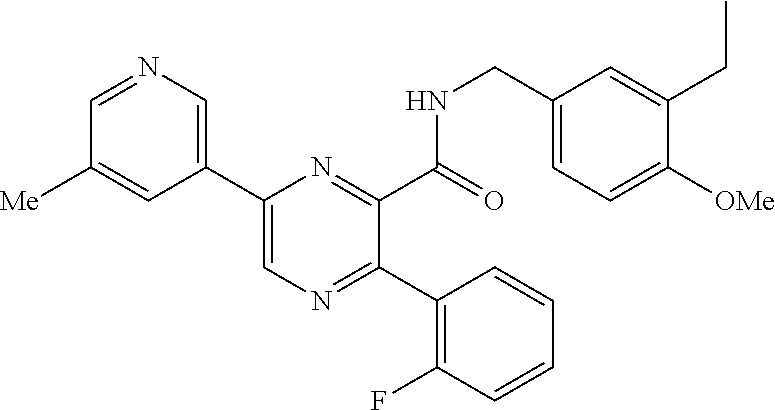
C1(C2=CN=C(C3=C(F)C=CC=C3)C(C(NCC3=CC=C([OMe])C(CC)=C3)=O)=N2)=CN=CC([Me])=C1
